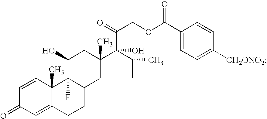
C1=CC2(C)C(=CC1=O)CCC1C3C(C)(CC(O)C21F)C(C(COC(C1=CC=C([CH2ONO2])C=C1)=O)=O)(O)C(C)C3
